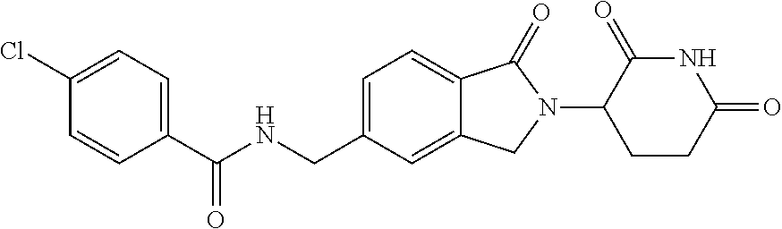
C1(C(NCC2=CC=C3C(=C2)CN(C2CCC(=O)NC2=O)C3=O)=O)=CC=C(Cl)C=C1
